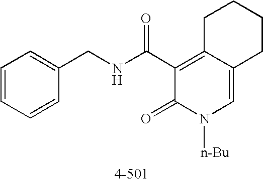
C1(C(NCC2=CC=CC=C2)=O)=C2C(=CN([n-Bu])C1=O)CCCC2
